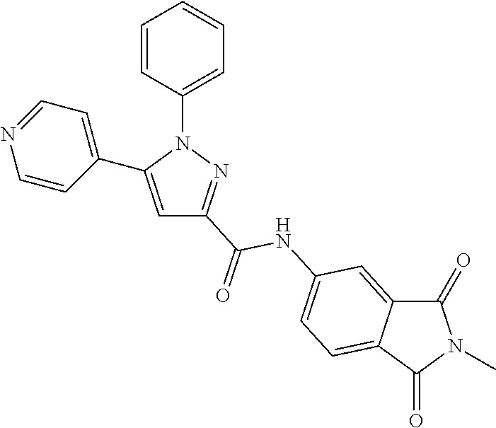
C1=CC(N2C(C3=CC=NC=C3)=CC(C(NC3=CC=C4C(=C3)C(=O)N(C)C4=O)=O)=N2)=CC=C1
